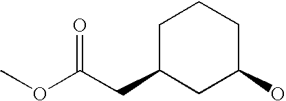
C1C(CC(OC)=O)CC(O)CC1
